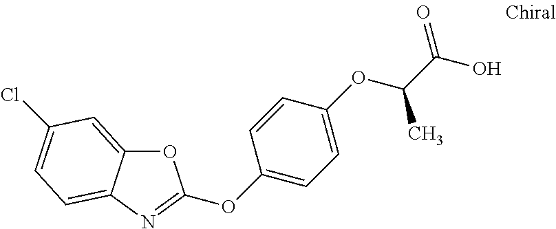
O1C2=CC(Cl)=CC=C2N=C1OC1=CC=C(OC(C(O)=O)C)C=C1
